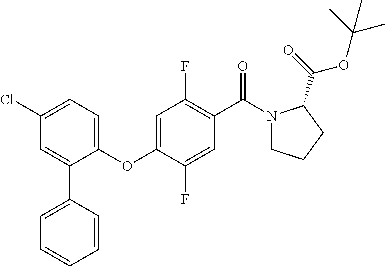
O(C1=CC(F)=C(C(=O)N2CCCC2C(=O)OC(C)(C)C)C=C1F)C1=CC=C(Cl)C=C1C1=CC=CC=C1
